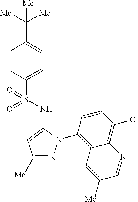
C1=CC(S(=O)(NC2=CC([Me])=NN2C2=C3C(=C(Cl)C=C2)N=CC([Me])=C3)=O)=CC=C1C([Me])([Me])[Me]
